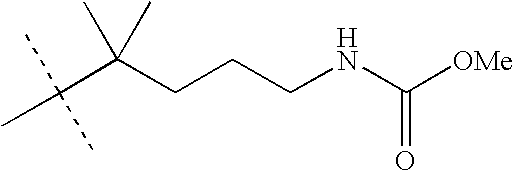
CC(C(CCCNC([OMe])=O)(C)C)(C)C
